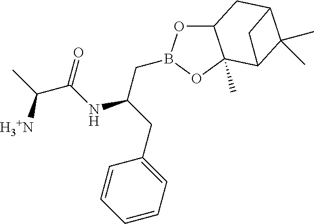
C12OB(CC(CC3=CC=CC=C3)NC(C(C)[H3+N])=O)OC1(C)C1C(C)(C)C(C2)C1
